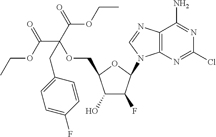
C1(O)C(F)C(N2C3=C(N=C2)C(N)=NC(Cl)=N3)OC1COC(C(=O)OCC)(CC1=CC=C(F)C=C1)C(OCC)=O
